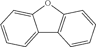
C12=CC=CC=C1OC1=C2C=CC=C1
